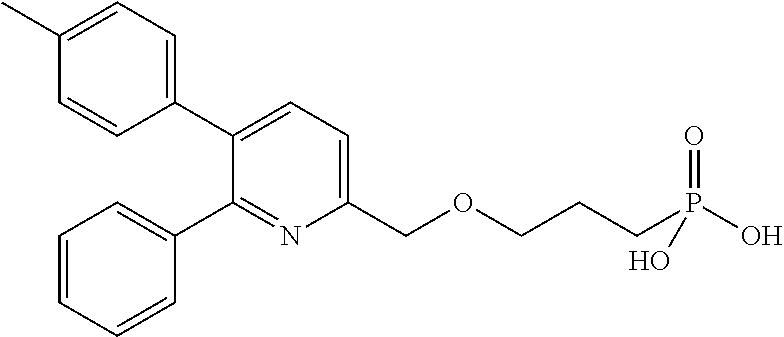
C1(C)=CC=C(C2=CC=C(COCCCP(O)(=O)O)N=C2C2=CC=CC=C2)C=C1
